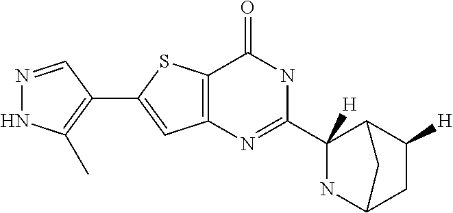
N1=CC(C2=CC3=C(S2)C(=O)NC(C2([H])NC4CC([H])C2C4)=N3)=C(C)N1
